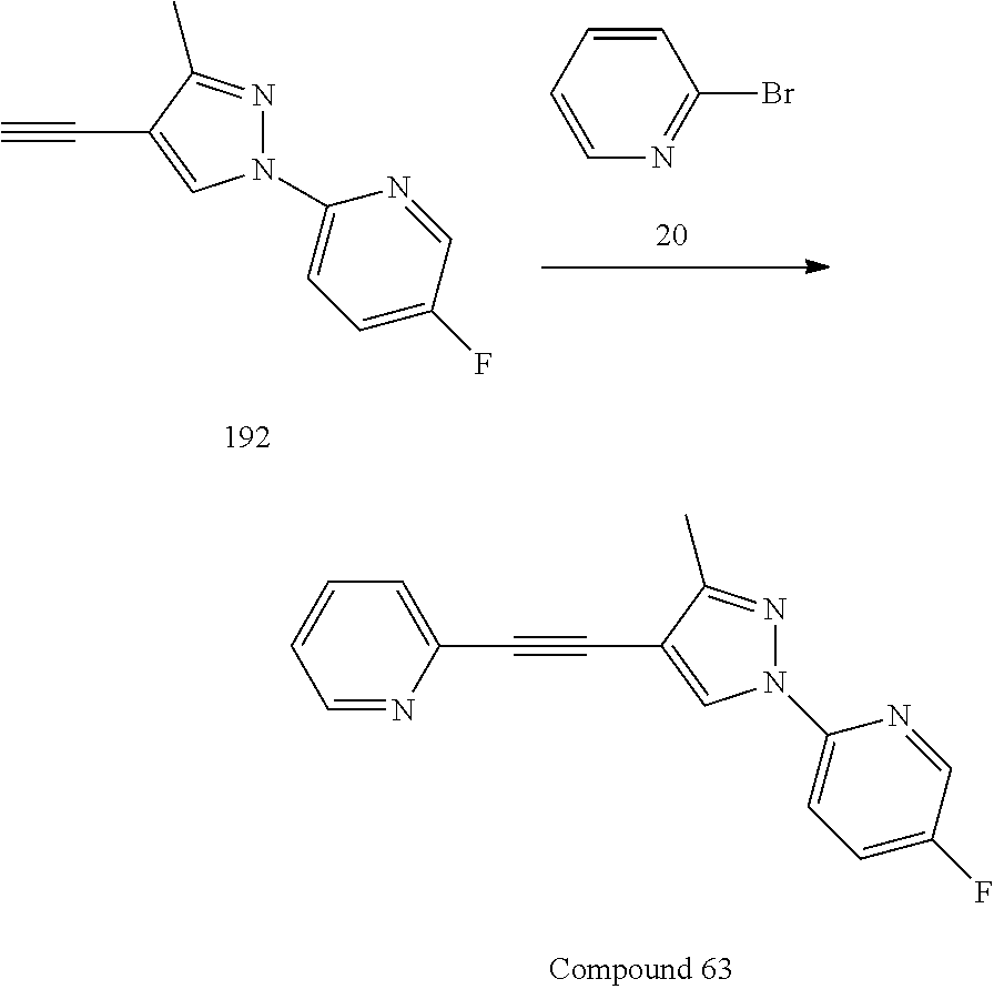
C1=CC=CN=C1Br.N1=C(C)C(C#C)=CN1C1=CC=C(F)C=N1.N1=C(C)C(C#CC2=CC=CC=N2)=CN1C1=CC=C(F)C=N1
